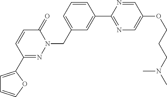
C1=CC=C(CN2C(=O)C=CC(C3=CC=CO3)=N2)C=C1C1=NC=C(OCCCN(C)C)C=N1
